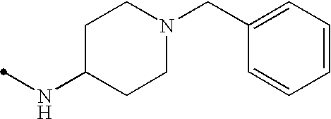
C1=CC=CC=C1CN1CCC(NC)CC1
